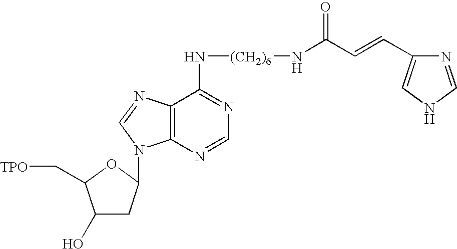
C(C=CC1=CNC=N1)(=O)N[(CH2)6]NC1=NC=NC2=C1N=CN2C1CC(O)C(C[TPO])O1
